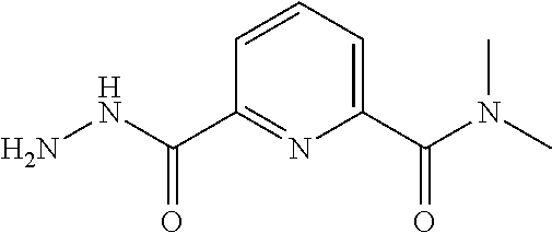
C1=CC=C(C(=O)N(C)C)N=C1C(=O)NN
